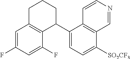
C1=C(F)C=C(F)C2=C1CCCC2C1=CC=C([SO2CF3])C2=C1C=CN=C2
